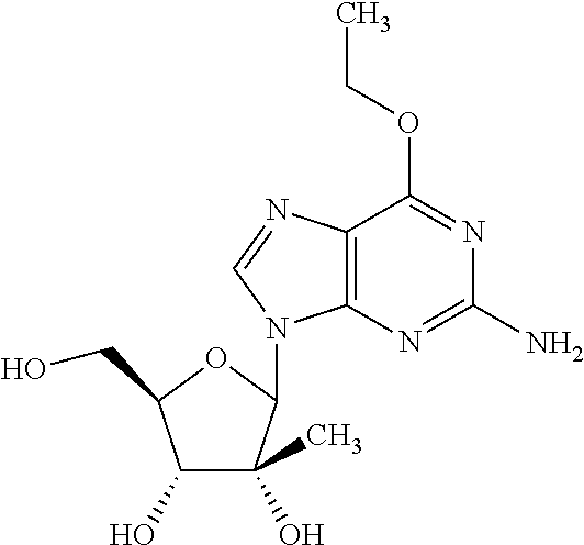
C1(O)C(C)(O)C(N2C3=C(N=C2)C(OCC)=NC(N)=N3)OC1CO
